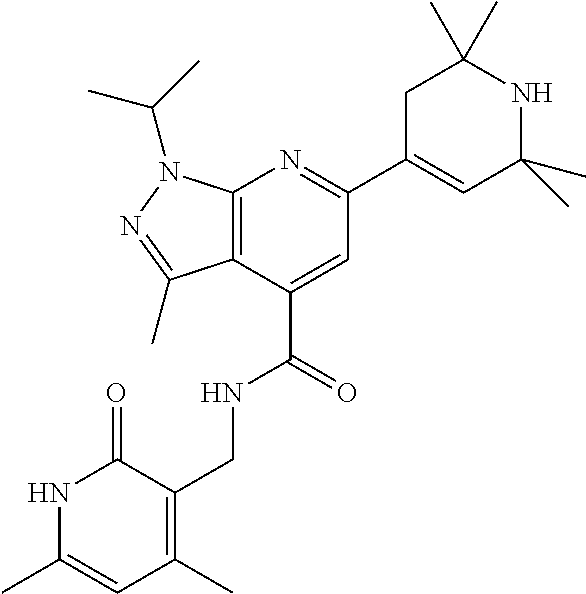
C12=C(C(C(=O)NCC3=C(C)C=C(C)NC3=O)=CC(C3=CC(C)(C)NC(C)(C)C3)=N1)C(C)=NN2C(C)C
